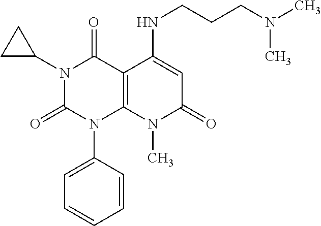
C1=CC(N2C3=C(C(=O)N(C4CC4)C2=O)C(NCCCN(C)C)=CC(=O)N3C)=CC=C1
